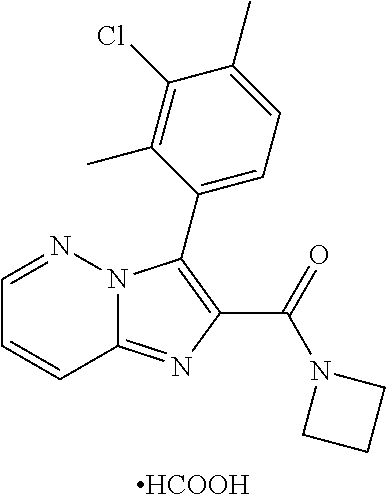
C12=NC(C(=O)N3CCC3)=C(C3=CC=C(C)C(Cl)=C3C)N1N=CC=C2.[HCOOH]
